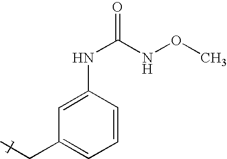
C1=C(NC(NOC)=O)C=CC=C1CC
